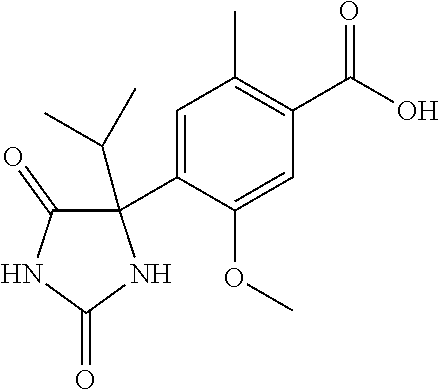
C1=C(C2(C(C)C)C(=O)NC(=O)N2)C(OC)=CC(C(O)=O)=C1C
